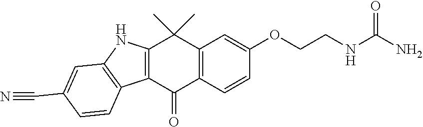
C12=C(C=CC(OCCNC(N)=O)=C1)C(=O)C1=C(C2(C)C)NC2=C1C=CC(C#N)=C2
